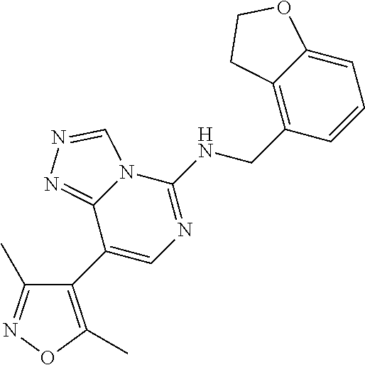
C1(C2=CN=C(NCC3=C4C(=CC=C3)OCC4)N3C2=NN=C3)=C(C)ON=C1C
